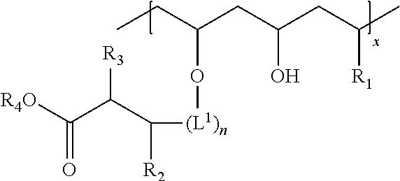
CCC(CC(CC(C)[R1])O)O[(L1)n]C([R2])C(C([R4O])=O)[R3]
